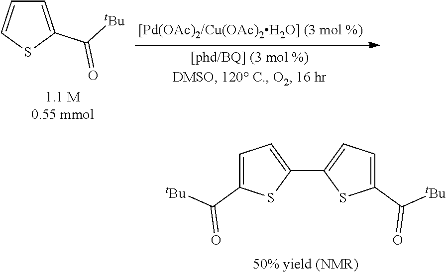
C1=C(C([tBu])=O)SC=C1.C1(C2=CC=C(C([tBu])=O)S2)=CC=C(C([tBu])=O)S1
